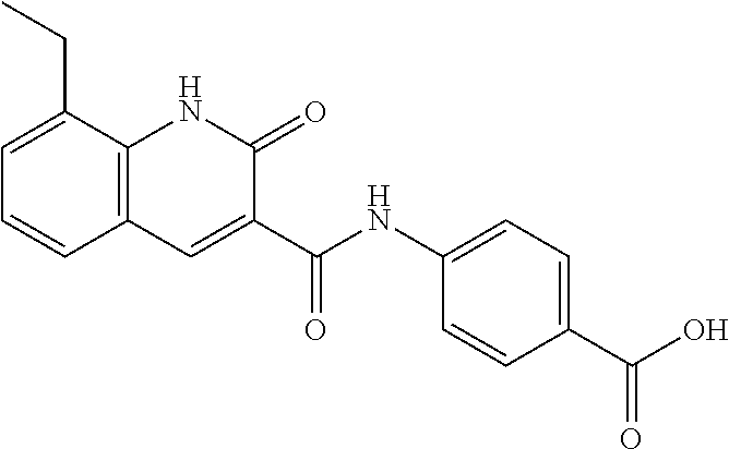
C1=C(CC)C2=C(C=C1)C=C(C(NC1=CC=C(C(O)=O)C=C1)=O)C(=O)N2
